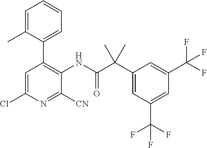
C1=C(Cl)N=C([CN])C(NC(C(C2=CC(C(F)(F)F)=CC(C(F)(F)F)=C2)(C)C)=O)=C1C1=CC=CC=C1C
